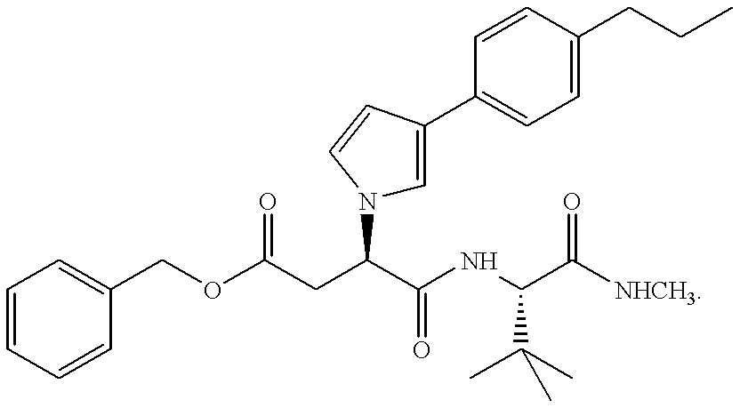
O(C(CC(C(NC(C([NHCH3])=O)C(C)(C)C)=O)N1C=C(C2=CC=C(CCC)C=C2)C=C1)=O)CC1=CC=CC=C1
